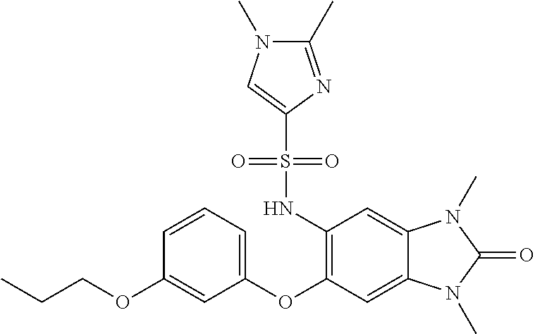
C1=CC=C(OC2=C(NS(C3=CN(C)C(C)=N3)(=O)=O)C=C3C(=C2)N(C)C(=O)N3C)C=C1OCCC
